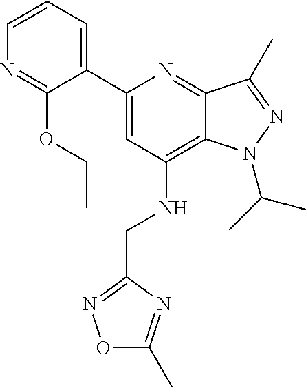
C1=CC=C(C2=CC(NCC3=NOC(C)=N3)=C3C(=N2)C(C)=NN3C(C)C)C(OCC)=N1
